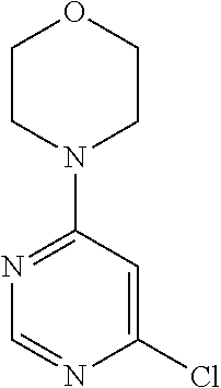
C1(Cl)=CC(N2CCOCC2)=NC=N1
